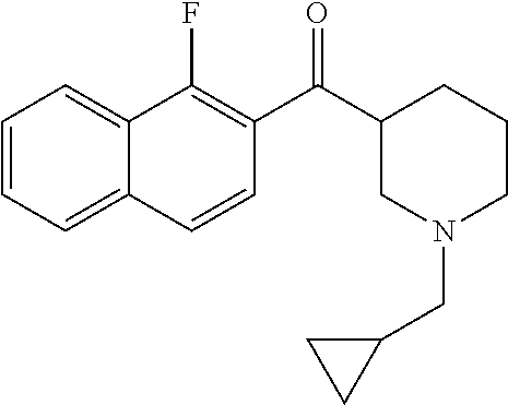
C1=CC=C2C(=C1)C(F)=C(C(C1CN(CC3CC3)CCC1)=O)C=C2
